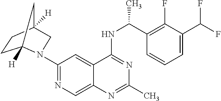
C1(N2C3([H])CCC([H])(C3)C2)=NC=C2C(=C1)C(NC(C1=C(F)C(C(F)F)=CC=C1)C)=NC(C)=N2
